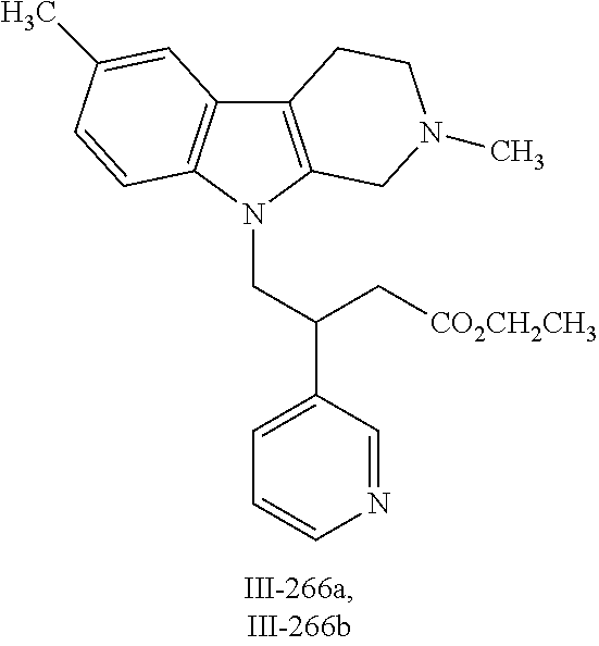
C12=C(N(CC(C3=CC=CN=C3)C[CO2CH2CH3])C3=C1C=C(C)C=C3)CN(C)CC2
